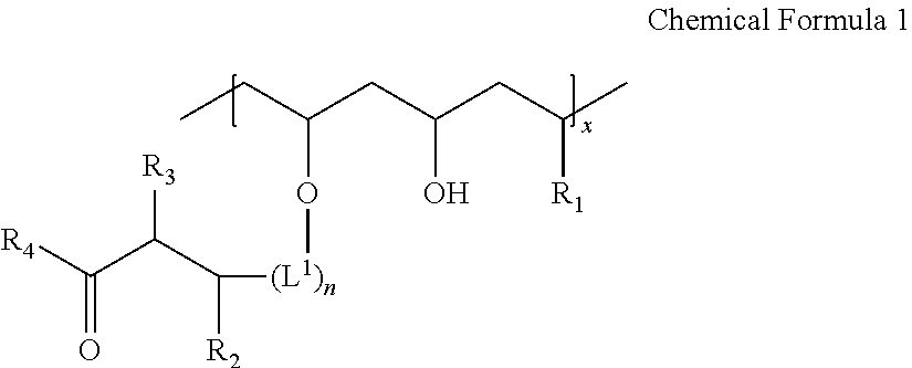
CCC(CC(CC(C)[R1])O)O[(L1)n]C(C(C([R4])=O)[R3])[R2]
